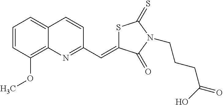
S1C(=CC2=NC3=C(OC)C=CC=C3C=C2)C(=O)N(CCCC(=O)O)C1=S
